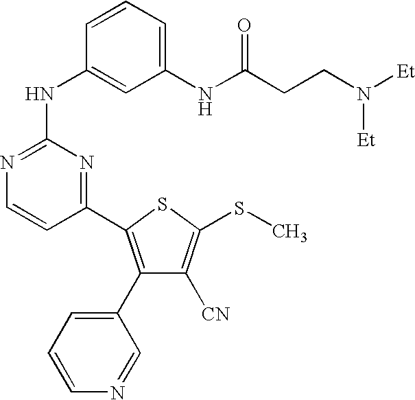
C1(C2=C(C3=CC=CN=C3)C([CN])=C(SC)S2)=NC(NC2=CC(NC(CCN([Et])[Et])=O)=CC=C2)=NC=C1
